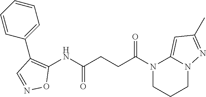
N1(C(CCC(NC2=C(C3=CC=CC=C3)C=NO2)=O)=O)CCCN2C1=CC(C)=N2
